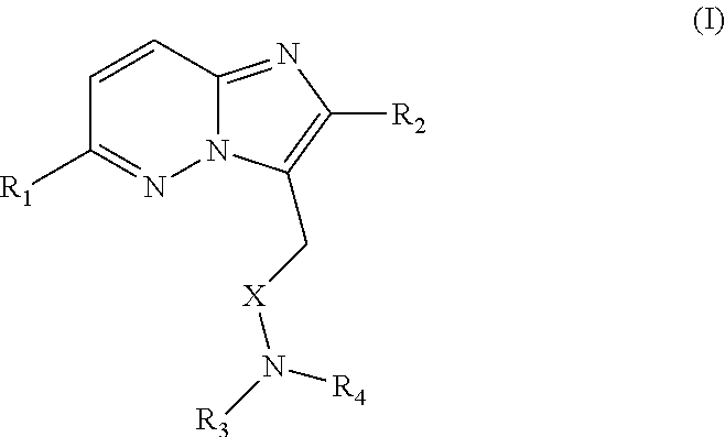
C1=CC2=NC([R2])=C(C[X]N([R3])[R4])N2N=C1[R1]
